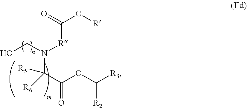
C(N([R]C(O[R])=O)C([R5])([R6])C(OC([R3])[R2])=O)O
